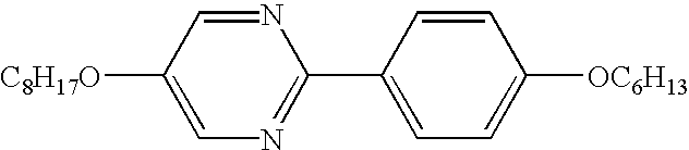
C1([C8H17O])=CN=C(C2=CC=C([OC6H13])C=C2)N=C1
